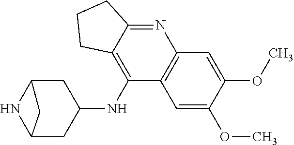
C1=C(OC)C(OC)=CC2=C1C(NC1CC3NC(C1)C3)=C1C(=N2)CCC1
